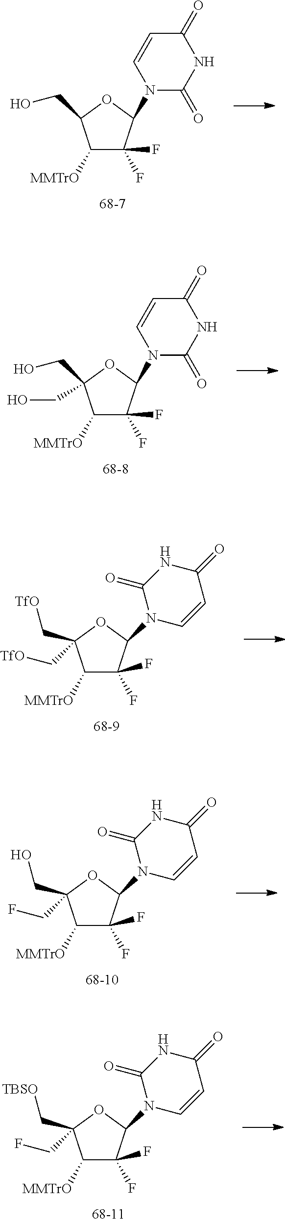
C1([MMTrO])C(F)(F)C(N2C(=O)NC(=O)C=C2)OC1CO.C1([MMTrO])C(F)(F)C(N2C(=O)NC(=O)C=C2)OC1(CO)CO.C1([MMTrO])C(F)(F)C(N2C=CC(=O)NC2=O)OC1(C[TfO])C[TfO].C1([MMTrO])C(F)(F)C(N2C=CC(=O)NC2=O)OC1(CO)CF.C1([MMTrO])C(F)(F)C(N2C=CC(=O)NC2=O)OC1(C[TBSO])CF
